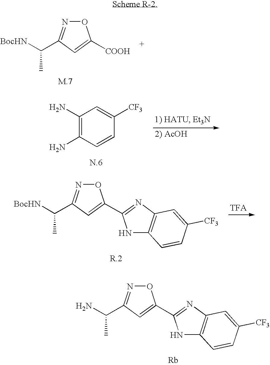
C1(N)=C(N)C=CC([CF3])=C1.O1N=C(C(N)C)C=C1C1=NC2=C(N1)C=CC([CF3])=C2.[Rb].O1N=C(C([BocHN])C)C=C1[COOH].O1N=C(C([BocHN])C)C=C1C1=NC2=C(N1)C=CC([CF3])=C2
